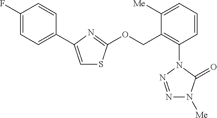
C1=C(C2=CC=C(F)C=C2)N=C(OCC2=C(N3N=NN([Me])C3=O)C=CC=C2[Me])S1
